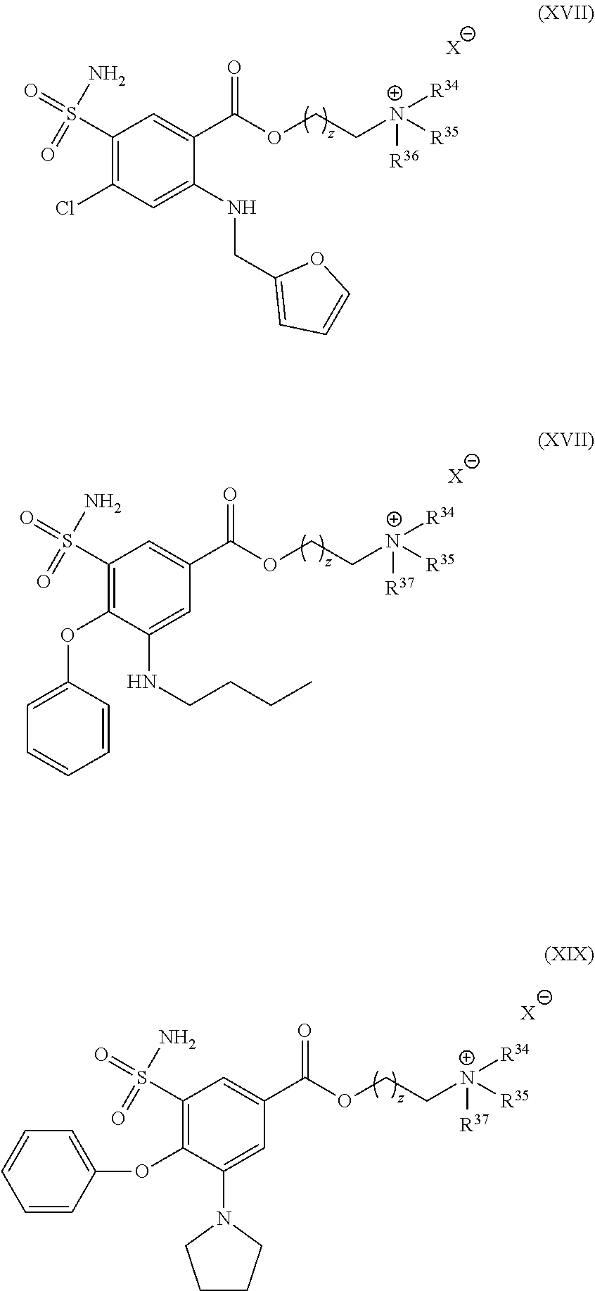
O=S(=O)(C1=C(Cl)C=C(NCC2=CC=CO2)C(C(=O)OCC[N+]([R34])([R36])[R35])=C1)N.[X].[X].C1(OC2=CC=CC=C2)=C(S(=O)(=O)N)C=C(C(=O)OCC[N+]([R34])([R37])[R35])C=C1NCCCC.[X].C1(OC2=CC=CC=C2)=C(S(=O)(=O)N)C=C(C(=O)OCC[N+]([R34])([R37])[R35])C=C1N1CCCC1
